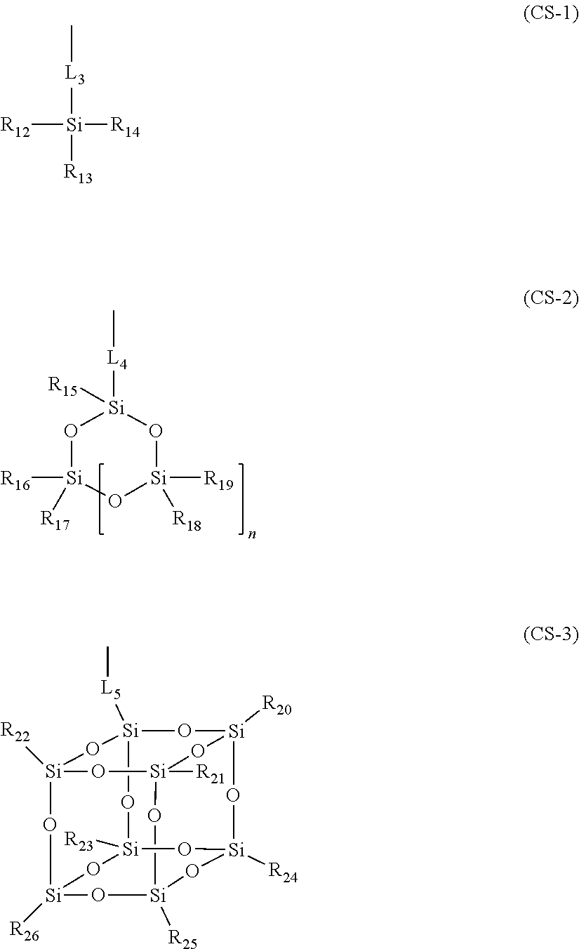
O1[Si]([R16])([R17])O[Si]([R19])([R18])O[Si]1([L4]C)[R15].C[L3][Si]([R14])([R13])[R12].[Si]12([R22])O[Si]3([R26])O[Si]4([R25])O[Si]5([R24])O[Si]([R23])(O3)O[Si]([L5]C)(O1)O[Si]([R20])(O5)O[Si]([R21])(O2)O4
